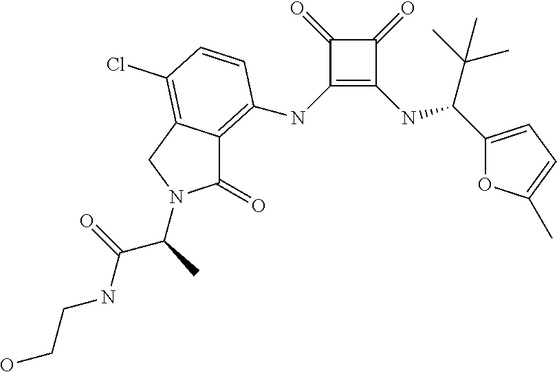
C1(NC2=C3C(=O)N(C(C(NCCO)=O)C)CC3=C(Cl)C=C2)=C(NC(C2=CC=C(C)O2)C(C)(C)C)C(=O)C1=O
